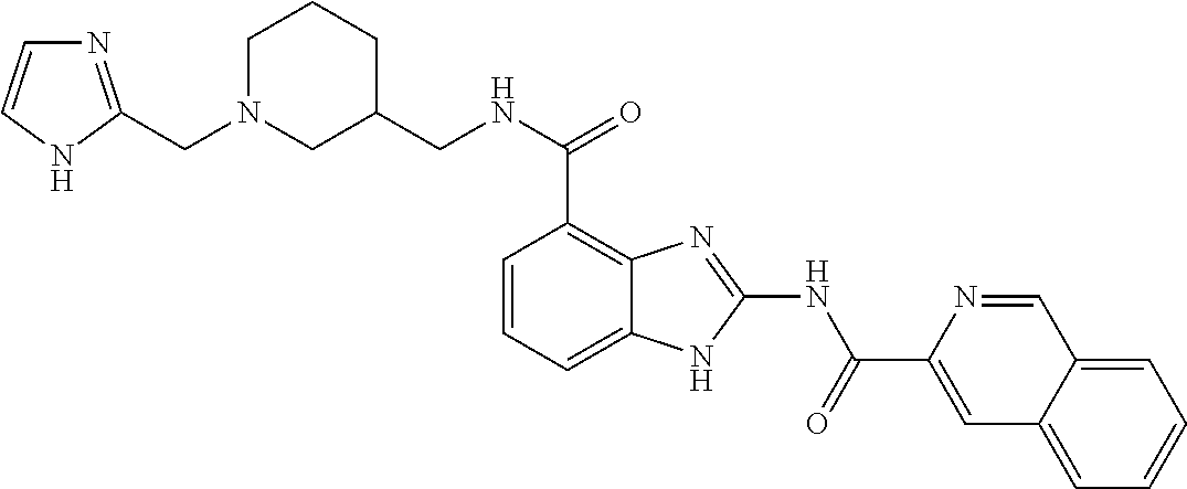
C(NC(C1=C2C(=CC=C1)NC(NC(C1=CC3=CC=CC=C3C=N1)=O)=N2)=O)C1CCCN(CC2=NC=CN2)C1
